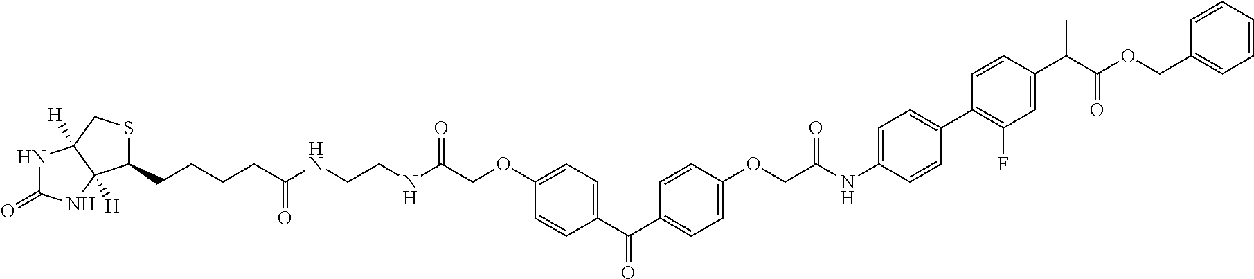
O(C(C(C1=CC(F)=C(C2=CC=C(NC(COC3=CC=C(C(C4=CC=C(OCC(NCCNC(=O)CCCCC5SCC6([H])C5([H])NC(=O)N6)=O)C=C4)=O)C=C3)=O)C=C2)C=C1)C)=O)CC1=CC=CC=C1
